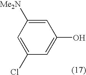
C1=C(O)C=C([Me2N])C=C1Cl
